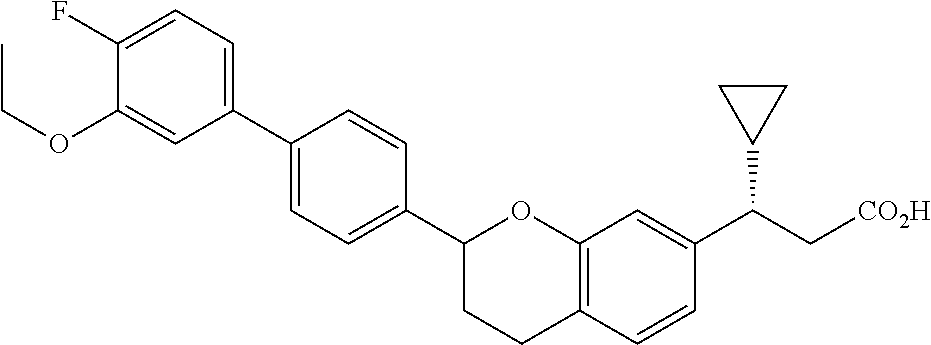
C1(C2=CC=C(C3CCC4=C(O3)C=C(C(C[CO2H])C3CC3)C=C4)C=C2)=CC=C(F)C(OCC)=C1
